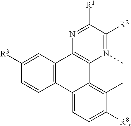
C12=C(C=C([R3])C=C1)C1=C(C3=C(C)C([R8])=CC=C23)N(C)=C([R2])C([R1])=N1
